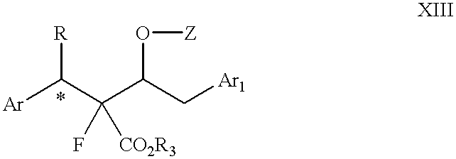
[Ar]C(C(C(C[Ar1])O[Z])(F)[CO2R3])[R]
